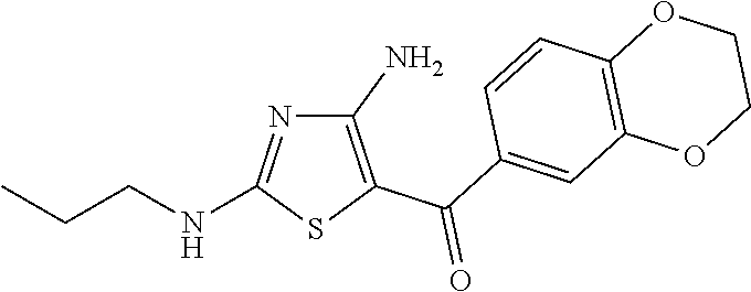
C(NC1=NC(N)=C(C(=O)C2=CC3=C(C=C2)OCCO3)S1)CC
